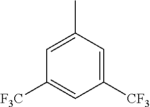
C1=C(C)C=C([CF3])C=C1[F3C]
